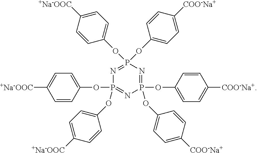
N1=P(OC2=CC=C([COO-Na+])C=C2)(OC2=CC=C([+Na-OOC])C=C2)N=P(OC2=CC=C([COO-Na+])C=C2)(OC2=CC=C([COO-Na+])C=C2)N=P1(OC1=CC=C([+Na-OOC])C=C1)OC1=CC=C([+Na-OOC])C=C1
